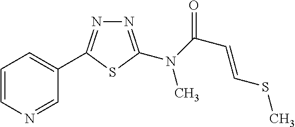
N1=C(N(C(C=CSC)=O)C)SC(C2=CC=CN=C2)=N1
